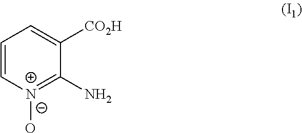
C1=CN(O)=C(N)C([CO2H])=C1
